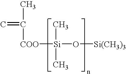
[COO]([Si](O[Si(CH3)3])(C)C)C(C)=C
